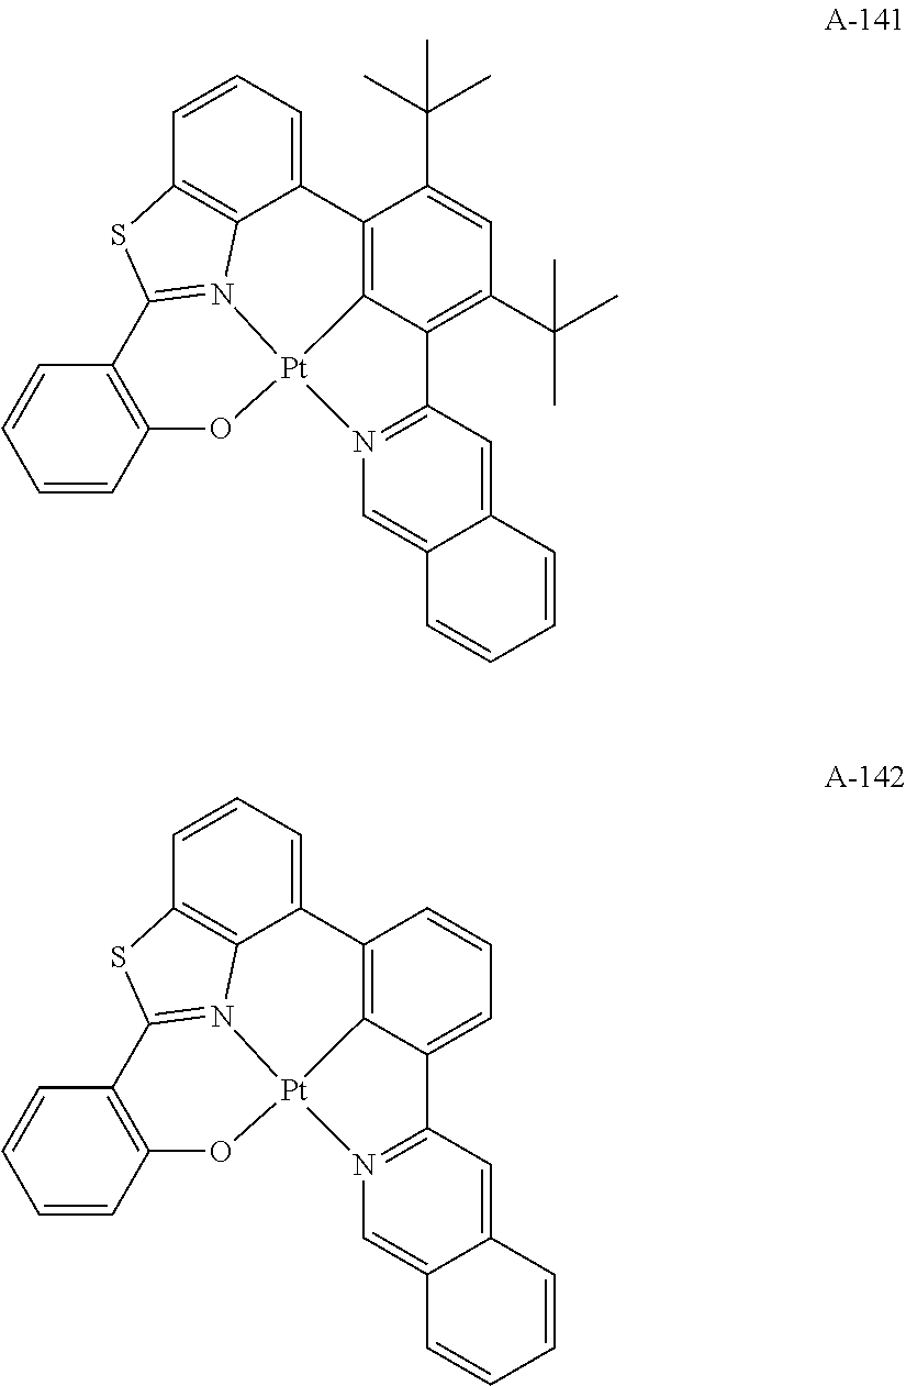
C12=C(C=CC=C1)O[Pt]13N4=C2SC2=C4C(=CC=C2)C2=C1C(=C(C(C)(C)C)C=C2C(C)(C)C)C1=N3C=C2C(=C1)C=CC=C2.C12=C(C=CC=C1)O[Pt]13N4=C2SC2=C4C(=CC=C2)C2=C1C(=CC=C2)C1=N3C=C2C(=C1)C=CC=C2
